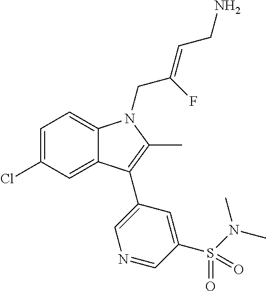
C1=C(Cl)C=C2C(=C1)N(CC(=CCN)F)C(C)=C2C1=CN=CC(S(N(C)C)(=O)=O)=C1
